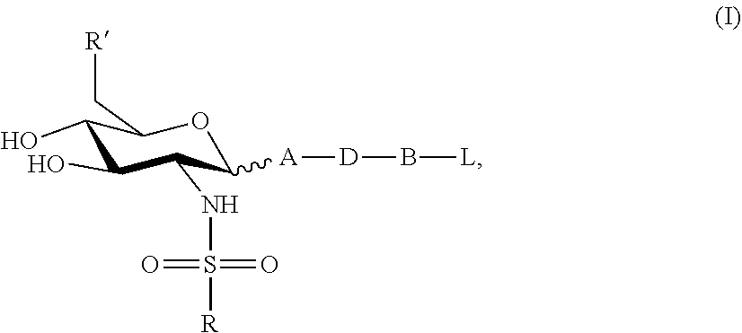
C1(NS(=O)(=O)[R])C([A][D]B[L])OC(C[R])C(O)C1O
